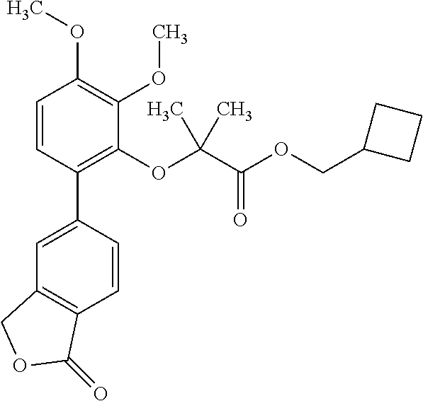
C1=C(C2=C(OC(C(OCC3CCC3)=O)(C)C)C(OC)=C(OC)C=C2)C=CC2=C1COC2=O
